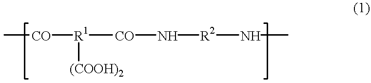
C[CO][R1]([CO]N[R2]NC)[(COOH)2]
